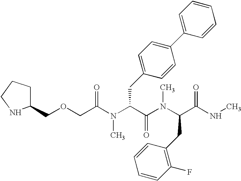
C1(COCC(=O)N(C(C(N(C)C(C(=O)NC)CC2=C(F)C=CC=C2)=O)CC2=CC=C(C3=CC=CC=C3)C=C2)C)CCCN1
